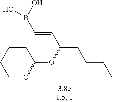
OB(C=CC(CCCCC)OC1CCCCO1)O
